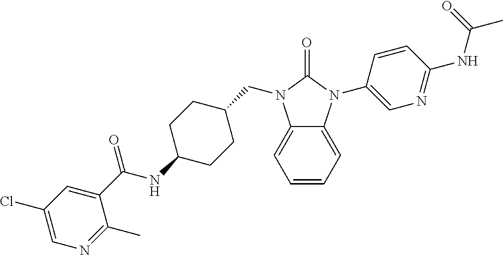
C1=CC=C2C(=C1)N(CC1CCC(NC(C3=CC(Cl)=CN=C3C)=O)CC1)C(=O)N2C1=CN=C(NC(C)=O)C=C1
